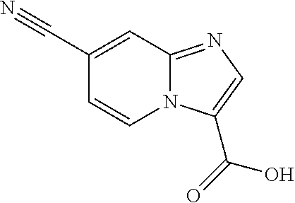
C1(C#N)=CC2=NC=C(C(=O)O)N2C=C1
